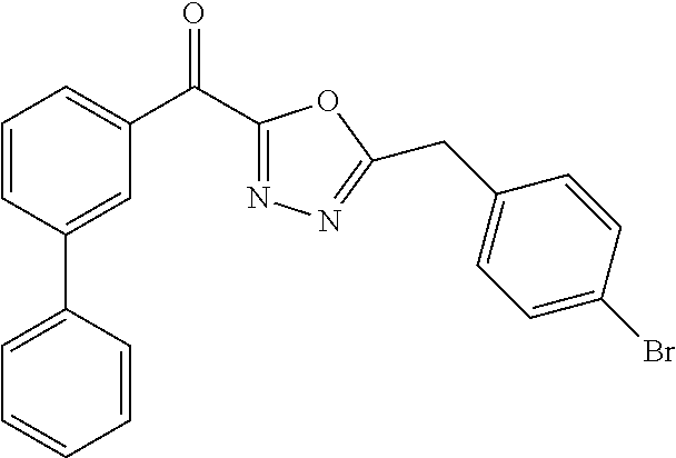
C1=C(C(C2=NN=C(CC3=CC=C(Br)C=C3)O2)=O)C=C(C2=CC=CC=C2)C=C1
